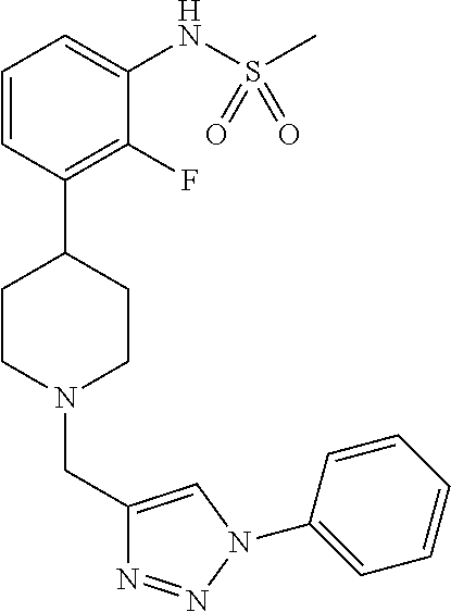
C1=CC(C2CCN(CC3=CN(C4=CC=CC=C4)N=N3)CC2)=C(F)C(NS(C)(=O)=O)=C1
